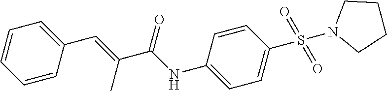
C1=CC=CC(C=C(C(NC2=CC=C(S(=O)(=O)N3CCCC3)C=C2)=O)C)=C1
